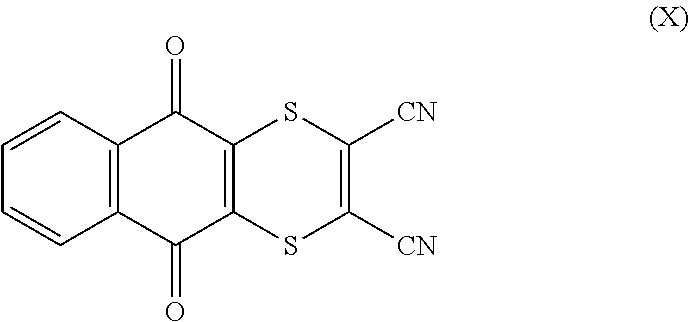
C1=CC2=C(C=C1)C(=O)C1=C(C2=O)SC([CN])=C([CN])S1
